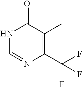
C1(C(F)(F)F)=C(C)C(=O)NC=N1
